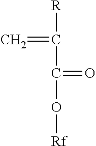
[R]C(C(O[Rf])=O)=C
